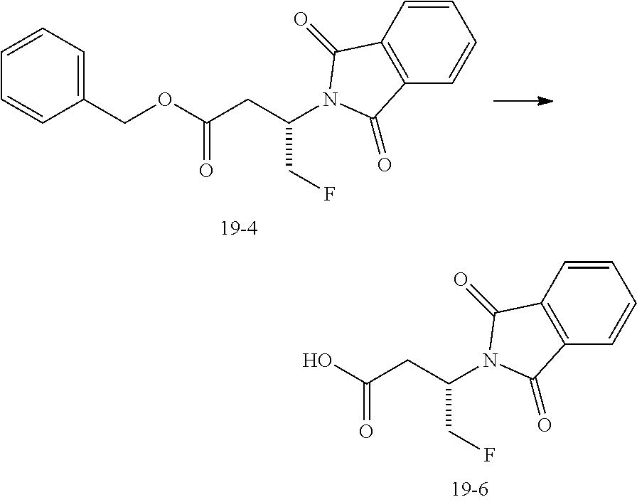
C(CC(N1C(=O)C2=C(C=CC=C2)C1=O)CF)(OCC1=CC=CC=C1)=O.C(CC(N1C(=O)C2=C(C=CC=C2)C1=O)CF)(O)=O
